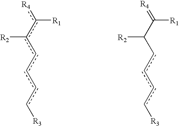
[R4]c([R1])c(cccc[R3])[R2].[R4]=C([R1])C(cccc[R3])[R2]
